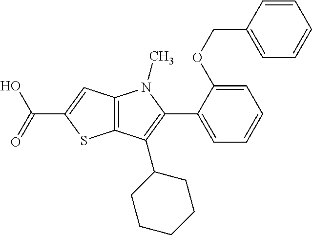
C12=C(C=C(C(=O)O)S1)N(C)C(C1=CC=CC=C1OCC1=CC=CC=C1)=C2C1CCCCC1
